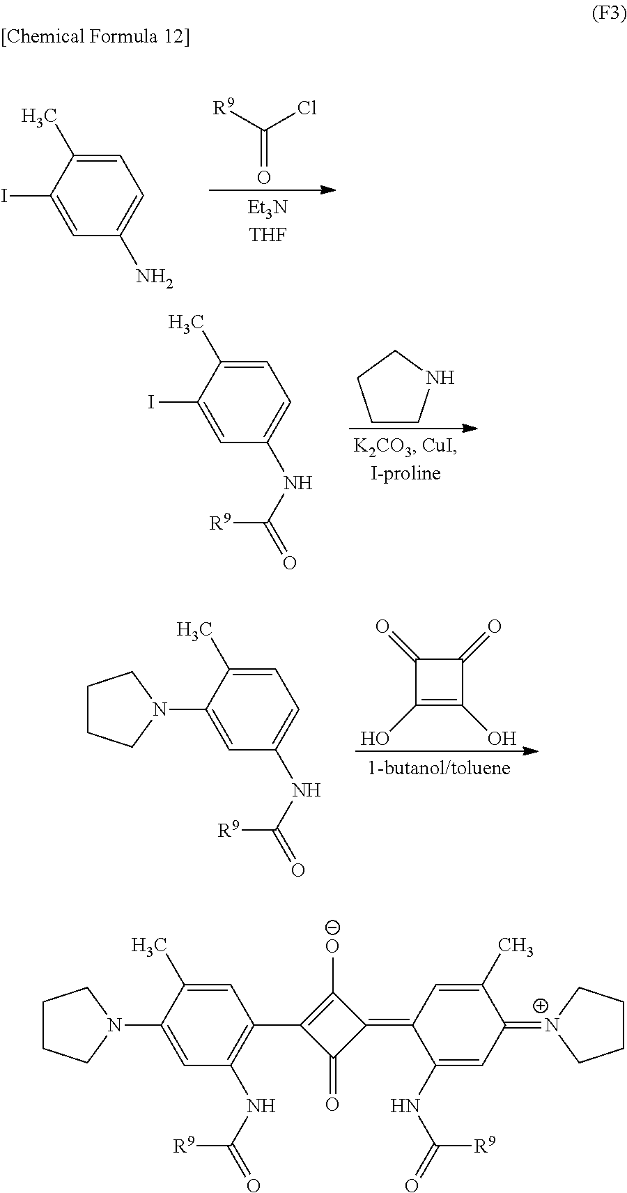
C1=C(C)C(I)=CC(N)=C1.C(=O)([R9])Cl.C1=C(C)C(I)=CC(NC(=O)[R9])=C1.C1CNCC1.C1=C(C)C(N2CCCC2)=CC(NC(=O)[R9])=C1.C1(=O)C(O)=C(O)C1=O.C1=C(C)C(N2CCCC2)=CC(NC(=O)[R9])=C1C1=C([O-])C(=C2C(NC(=O)[R9])=CC(=[N+]3CCCC3)C(C)=C2)C1=O
